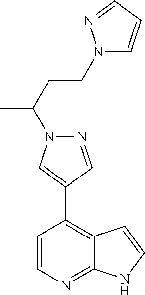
C1=CN=C2C(=C1C1=CN(C(C)CCN3C=CC=N3)N=C1)C=CN2
